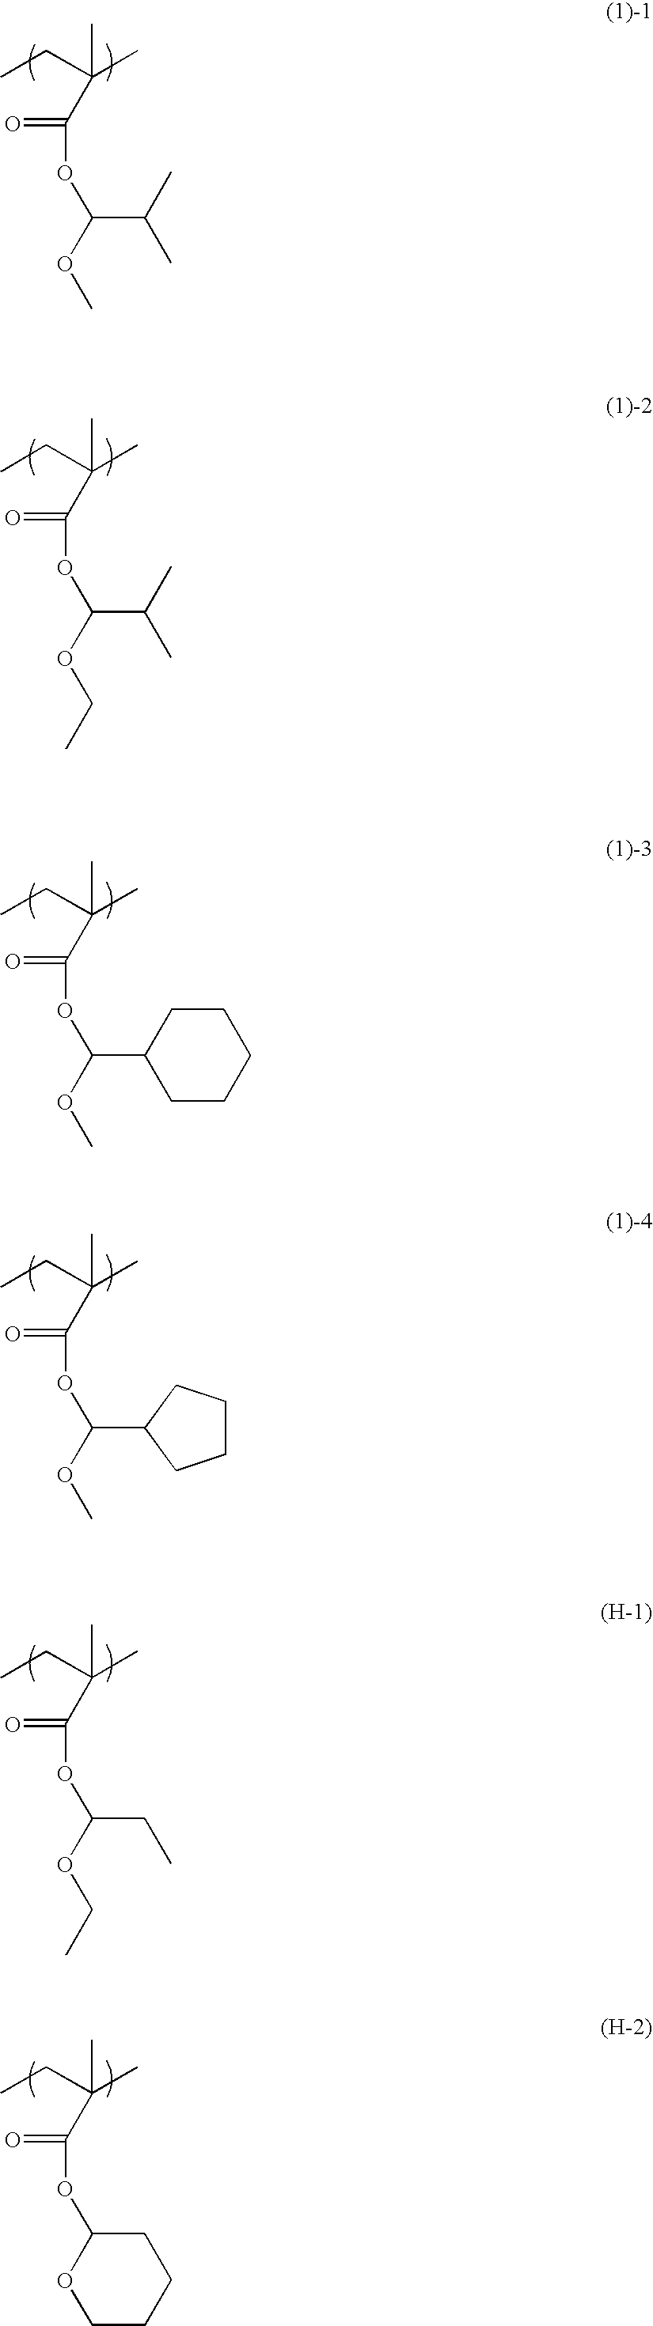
CCC(C)(C)C(=O)OC(OC)C(C)C.CCC(C)(C)C(=O)OC(OCC)C(C)C.CCC(C)(C)C(=O)OC(OC)C1CCCCC1.CCC(C)(C)C(=O)OC(OC)C1CCCC1.CCC(C)(C)C(=O)OC(OCC)CC.CCC(C)(C)C(=O)OC1OCCCC1
